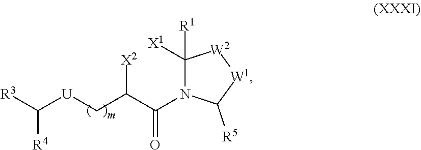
[R3]C([U]CC(C(N1C([X1])([R1])[W2][W1]C1[R5])=O)[X2])[R4]
